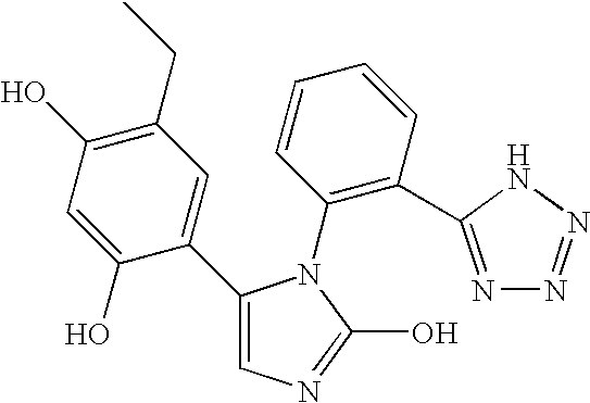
C1(C2=CC(CC)=C(O)C=C2O)=CN=C(O)N1C1=C(C2=NN=NN2)C=CC=C1
